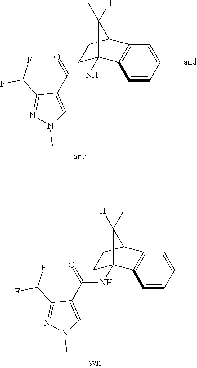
C1C2(NC(C3=CN(C)N=C3C(F)F)=O)C3=C(C(C1)C2([H])C)C=CC=C3.C1C2(NC(C3=CN(C)N=C3C(F)F)=O)C3=C(C(C1)C2(C)[H])C=CC=C3
